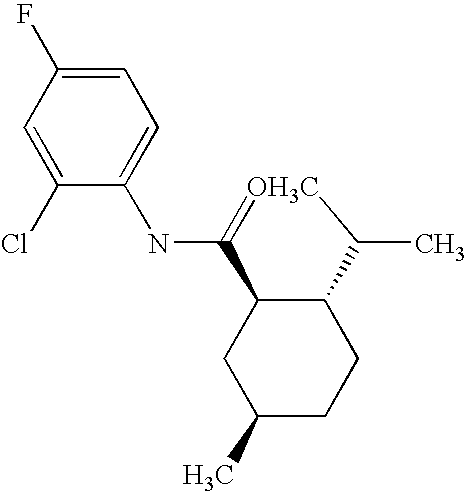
C1(F)=CC=C(NC2=[OH3C]C(C)C3C2CC(C)CC3)C(Cl)=C1
